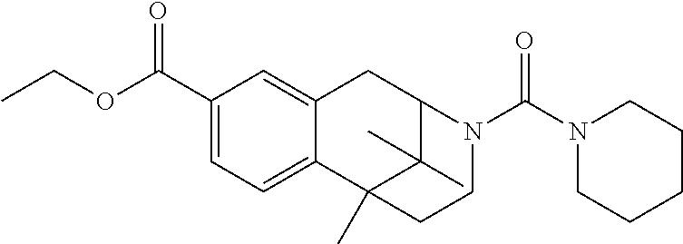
C12=CC=C(C(OCC)=O)C=C1CC1C(C)(C)C2(C)CCN1C(N1CCCCC1)=O
